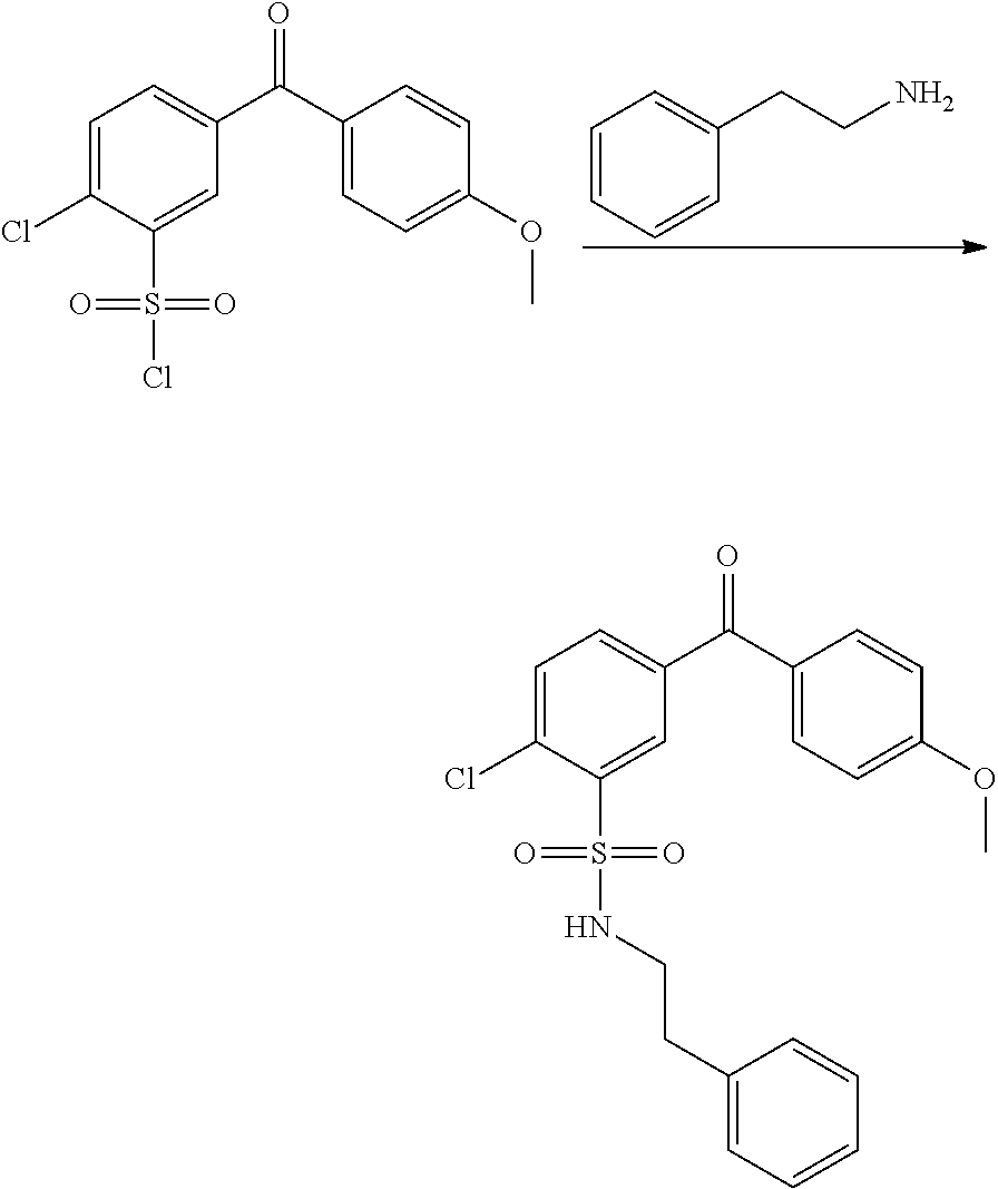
C1=CC=CC(CCN)=C1.C1=C(Cl)C(S(=O)(=O)Cl)=CC(C(C2=CC=C(OC)C=C2)=O)=C1.C1=C(Cl)C(S(=O)(=O)NCCC2=CC=CC=C2)=CC(C(C2=CC=C(OC)C=C2)=O)=C1
